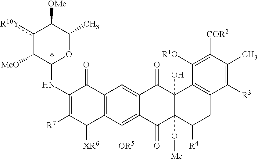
C1(NC2OC(C)C([OMe])c([R10Y])C2[MeO])=C([R7])c([XR6])C2=C(C1=O)C=C1C(=C2[OR5])C(=O)C2(O[Me])C(O)(C1=O)C1=C(CC2[R4])C([R3])=C(C)C([COR2])=C1[R1O]
